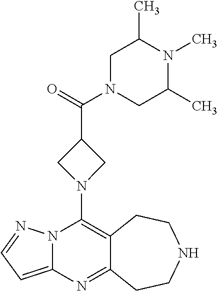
C12=C(N3CC(C(=O)N4CC(C)N(C)C(C)C4)C3)N3C(=CC=N3)N=C1CCNCC2
